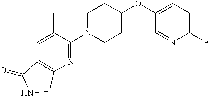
C1(F)=CC=C(OC2CCN(C3=NC4=C(C=C3C)C(=O)NC4)CC2)C=N1
